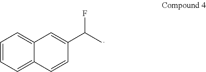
C12=CC=CC=C1C=CC(C(C)F)=C2
